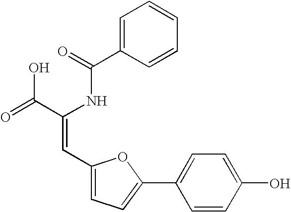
C1=C(C(=O)NC(C(=O)O)=CC2=CC=C(C3=CC=C(O)C=C3)O2)C=CC=C1
